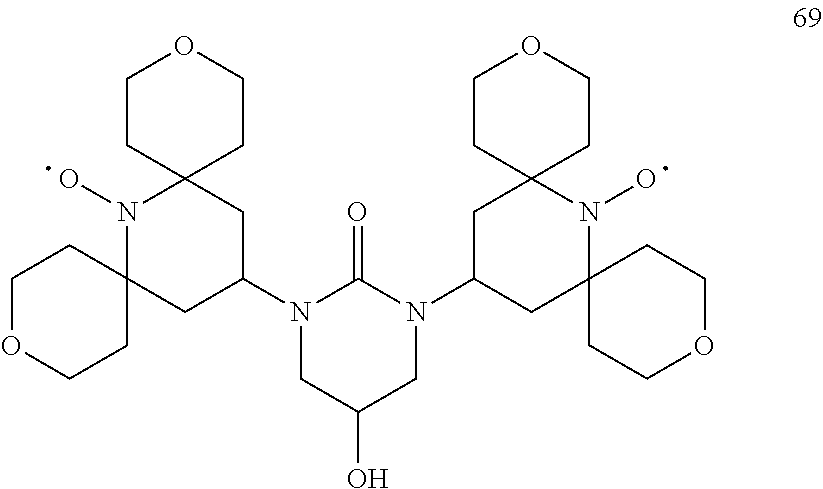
C1CC2(CCO1)N(O)C1(CC(N3CC(O)CN(C4CC5(N(O)C6(C4)CCOCC6)CCOCC5)C3=O)C2)CCOCC1
